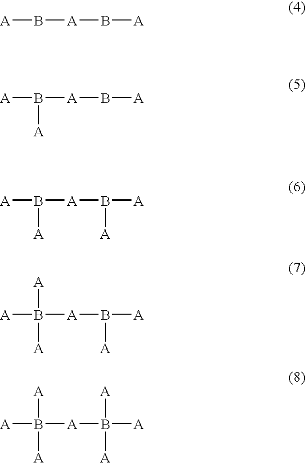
[A]B[A]B[A].[A]B([A]B[A])[A].[A]B([A]B([A])[A])[A].[A]B([A]B([A])[A])([A])[A].[A]B([A]B([A])([A])[A])([A])[A]
